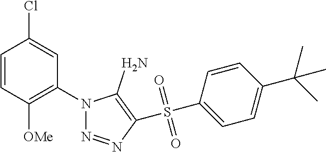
C1=CC([OMe])=C(N2N=NC(S(=O)(=O)C3=CC=C(C(C)(C)C)C=C3)=C2N)C=C1Cl
